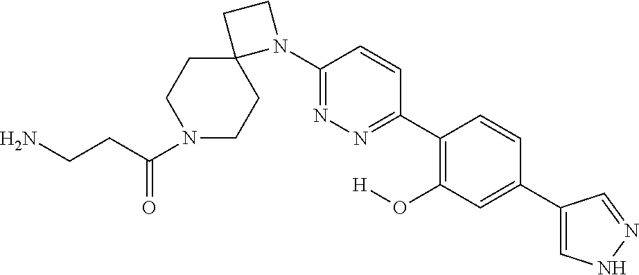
C1(N2C3(CCN(C(=O)CCN)CC3)CC2)=NN=C(C2=C(O[H])C=C(C3=CNN=C3)C=C2)C=C1
